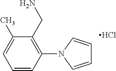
C1=CC(N2C=CC=C2)=C(CN)C(C)=C1.Cl
